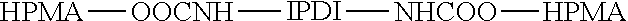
[HPMA][OOCNH][IPDI][NHCOO][HPMA]
